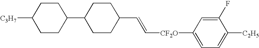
C([CF2O]C1=CC=C([C2H5])C(F)=C1)=CC1CCC(C2CCC([C3H7])CC2)CC1
